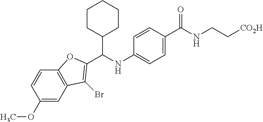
C1(OC)=CC2=C(C=C1)OC(C(NC1=CC=C(C(NCC[CO2H])=O)C=C1)C1CCCCC1)=C2Br
